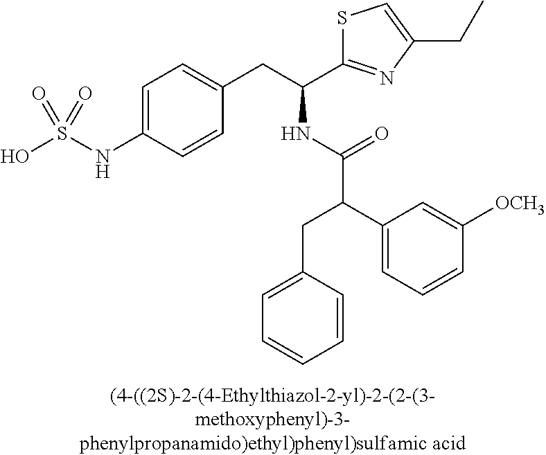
C1=C(NS(O)(=O)=O)C=CC(CC(NC(C(C2=CC=CC([OCH3])=C2)CC2=CC=CC=C2)=O)C2=NC(CC)=CS2)=C1
